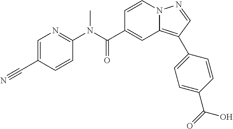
C1=CN2C(=C(C3=CC=C(C(=O)O)C=C3)C=N2)C=C1C(N(C1=NC=C(C#N)C=C1)C)=O
